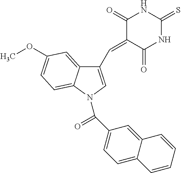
C12=CC(OC)=CC=C1N(C(=O)C1=CC=C3C(=C1)C=CC=C3)C=C2C=C1C(=O)NC(=S)NC1=O
